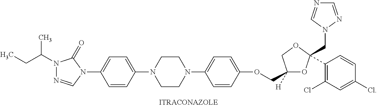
C1CN(C2=CC=C(N3C(=O)N(C(C)CC)N=C3)C=C2)CCN1C1=CC=C(OCC2([H])OC(CN3N=CN=C3)(C3=C(Cl)C=C(Cl)C=C3)OC2)C=C1
